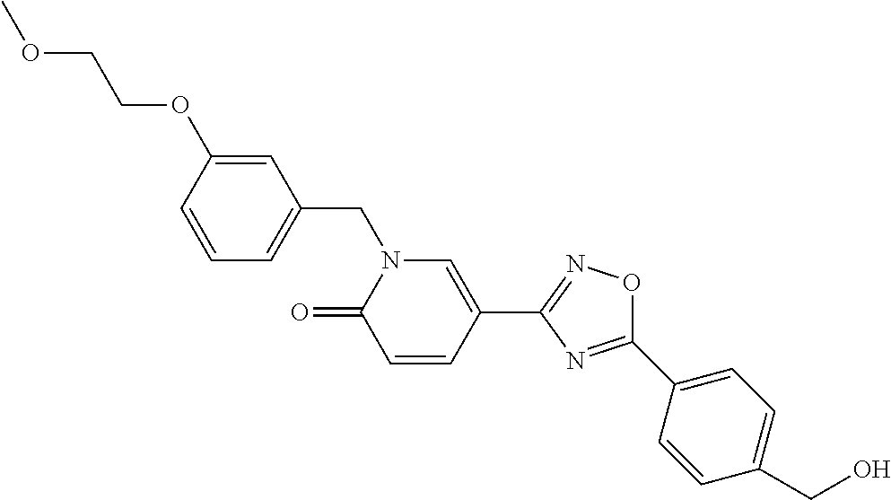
C1=CC(OCCOC)=CC(CN2C(=O)C=CC(C3=NOC(C4=CC=C(CO)C=C4)=N3)=C2)=C1
